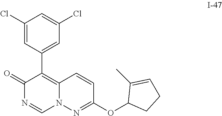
C1(OC2=NN3C(=C(C4=CC(Cl)=CC(Cl)=C4)C(=O)N=C3)C=C2)CCC=C1C
